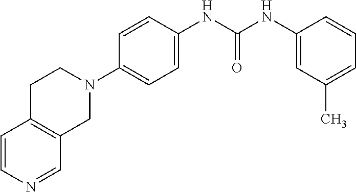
C1=CN=CC2=C1CCN(C1=CC=C(NC(NC3=CC(C)=CC=C3)=O)C=C1)C2
